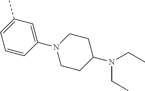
C1=CC(N2CCC(N(CC)CC)CC2)=CC(C)=C1
